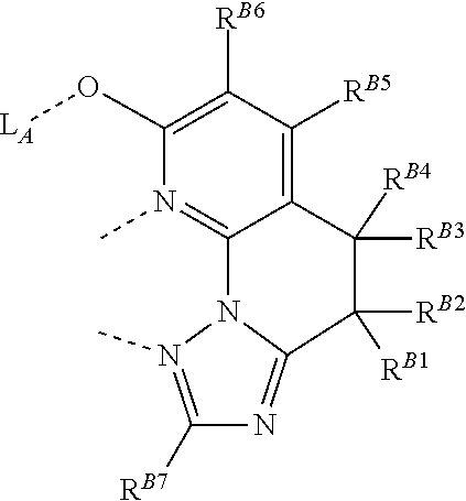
[RB1]C1([RB2])C2=NC([RB7])=N(C)N2C2=N(C)C(O[LA])=C([RB6])C([RB5])=C2C1([RB4])[RB3]
